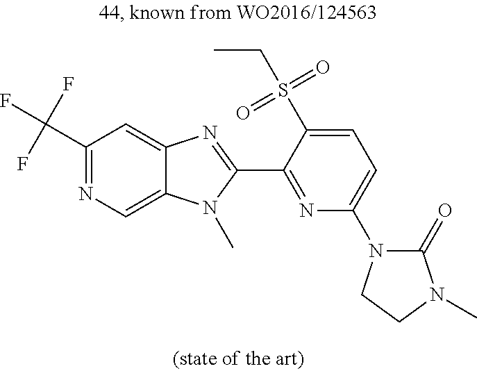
C1(C(F)(F)F)=NC=C2C(=C1)N=C(C1=NC(N3C(=O)N(C)CC3)=CC=C1S(CC)(=O)=O)N2C
